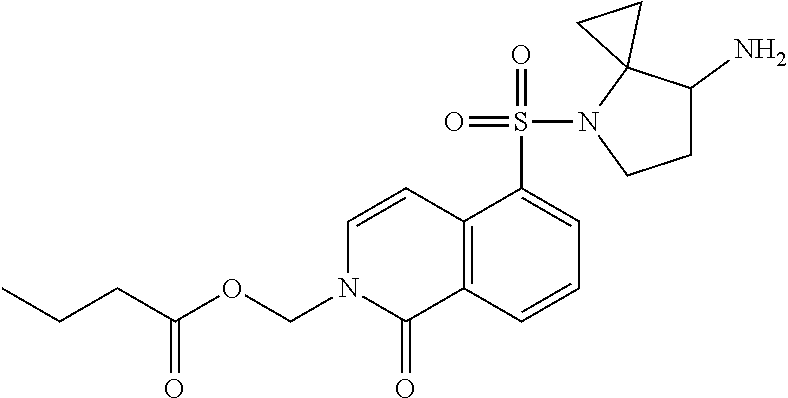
C1C(N)C2(N(S(=O)(=O)C3=CC=CC4=C3C=CN(COC(CCC)=O)C4=O)C1)CC2
